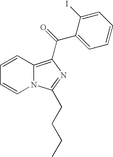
C1=CC2=C(C(=O)C3=CC=CC=C3I)N=C(CCCC)N2C=C1
